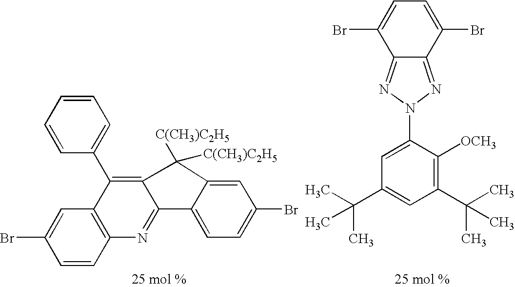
C1=CC2=C(C=C1Br)C(C1=CC=CC=C1)=C1C(=N2)C2=CC=C(Br)C=C2C1([C(CH3)C2H5])[C(CH3)C2H5].C12=NN(C3=CC(C(C)(C)C)=CC(C(C)(C)C)=C3[OCH3])N=C1C(Br)=CC=C2Br
